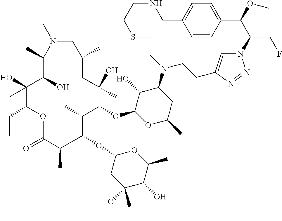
N1=NN(C(C(C2=CC=C(CNCCSC)C=C2)OC)CF)C=C1CCN(C1C(O)C(OC2C(C)C(OC3CC(OC)(C)C(O)C(C)O3)C(C)C(=O)OC(CC)C(O)(C)C(O)C(C)N(C)CC(C)CC2(O)C)OC(C)C1)C
